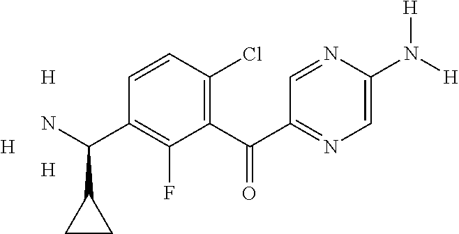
C1(C(C2=NC=C(N([H])[H])N=C2)=O)=C(Cl)C=CC(C(N)C2CC2)=C1F.[H].[H].[H]
